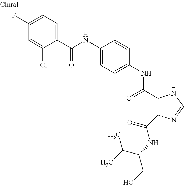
C(NC1=CC=C(NC(=O)C2=C(C(NC(CO)C(C)C)=O)N=CN2)C=C1)(=O)C1=CC=C(F)C=C1Cl
